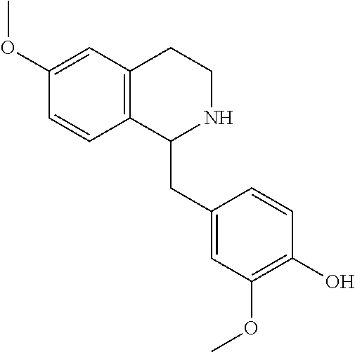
COC1=CC2=C(C=C1)C(CC1=CC(OC)=C(O)C=C1)NCC2
